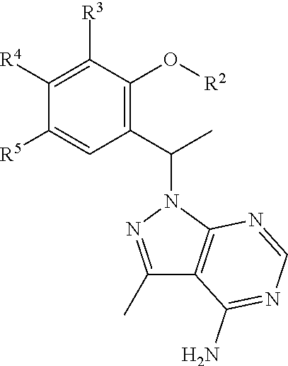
C1([R5])=CC(C(C)N2N=C(C)C3=C2N=CN=C3N)=C(O[R2])C([R3])=C1[R4]
